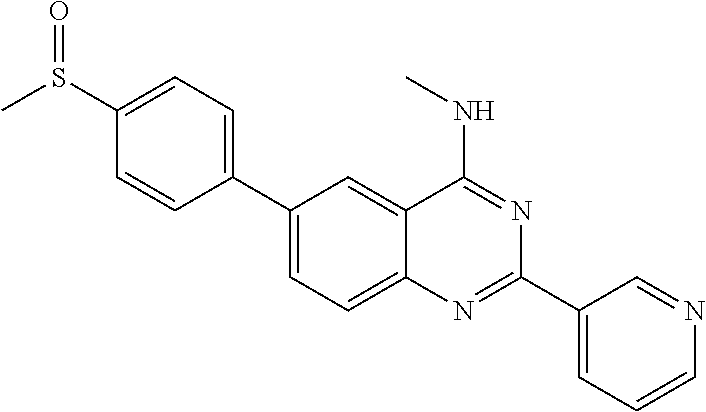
C1(C2=CC=C(S(C)=O)C=C2)=CC=C2C(=C1)C(NC)=NC(C1=CC=CN=C1)=N2
